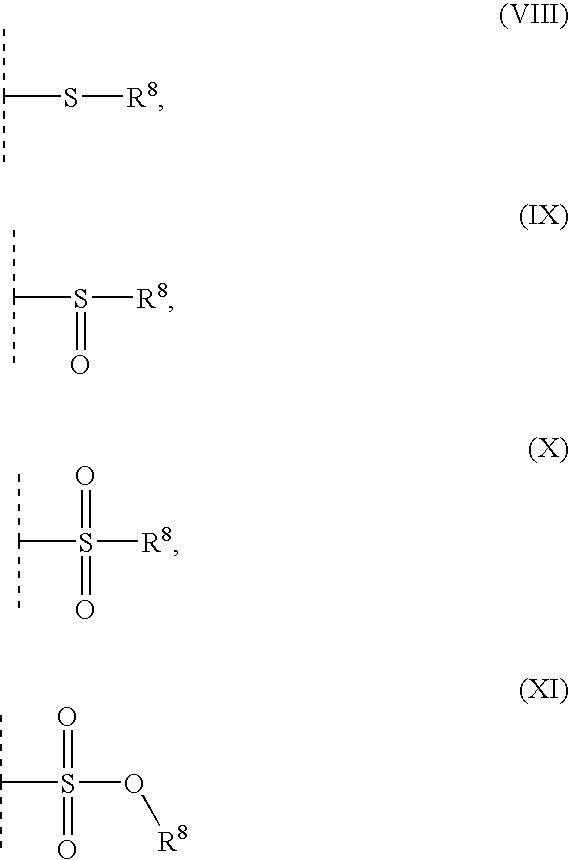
C(S[R8])(C)C.C(S([R8])=O)(C)C.C(S([R8])(=O)=O)(C)C.C(S(O[R8])(=O)=O)(C)C
